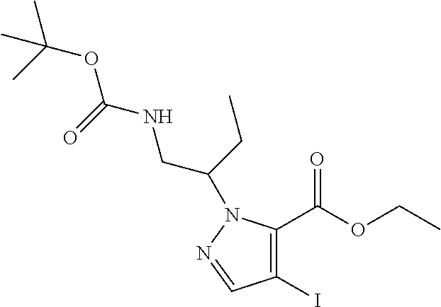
C1(I)=C(C(OCC)=O)N(C(CNC(OC(C)(C)C)=O)CC)N=C1
